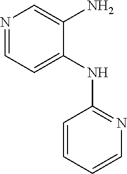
N1=CC=C(NC2=NC=CC=C2)C(N)=C1
